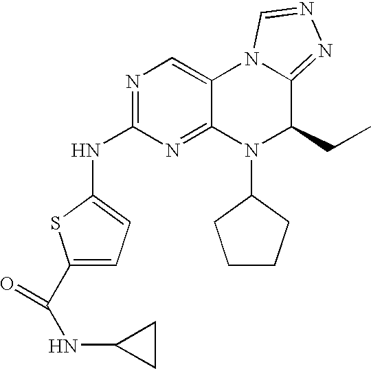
N1=C(NC2=CC=C(C(NC3CC3)=O)S2)N=C2C(=C1)N1C(=NN=C1)C(CC)N2C1CCCC1
